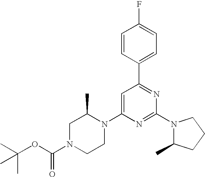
C1=C(N2C(C)CN(C(=O)OC(C)(C)C)CC2)N=C(N2C(C)CCC2)N=C1C1=CC=C(F)C=C1
